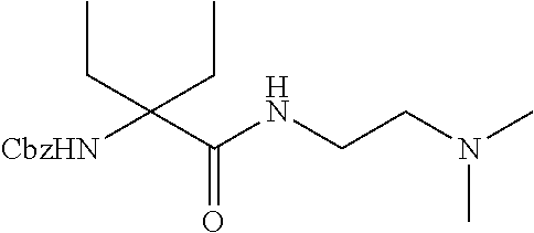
[CbzHN]C(C(NCCN(C)C)=O)(CC)CC
